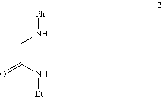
[Ph]NCC(=O)N[Et]
